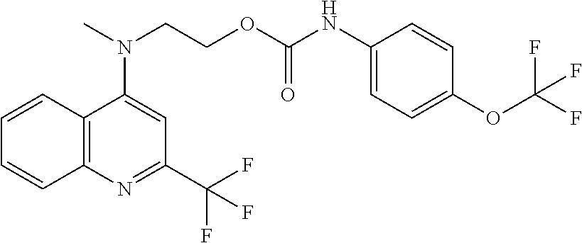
C12=C(N=C(C(F)(F)F)C=C1N(C)CCOC(NC1=CC=C(OC(F)(F)F)C=C1)=O)C=CC=C2
